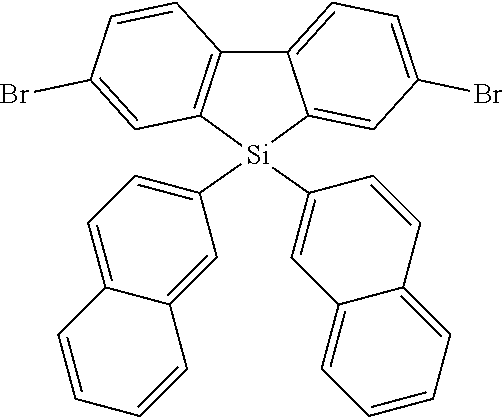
C12=C([Si](C3=CC=C4C(=C3)C=CC=C4)(C3=CC4=CC=CC=C4C=C3)C3=CC(Br)=CC=C13)C=C(Br)C=C2
